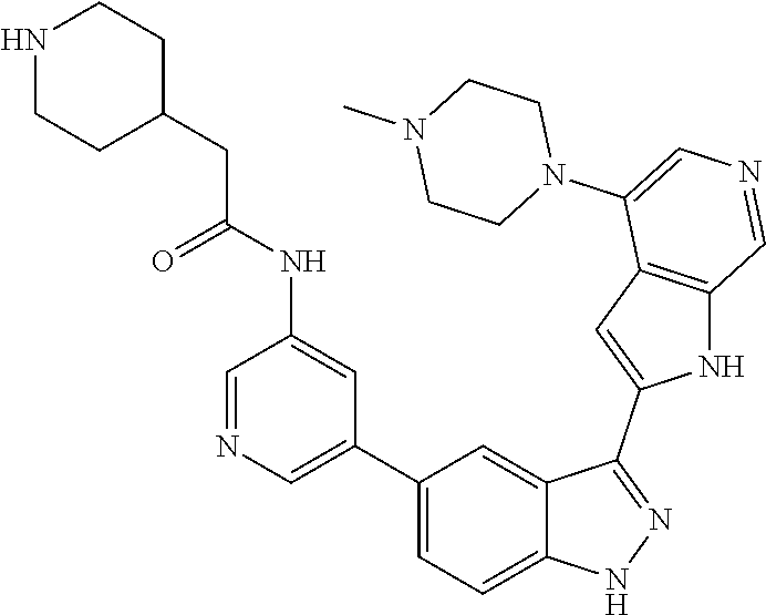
C1(C2=CN=CC(NC(CC3CCNCC3)=O)=C2)=CC=C2C(=C1)C(C1=CC3=C(N1)C=NC=C3N1CCN(C)CC1)=NN2
